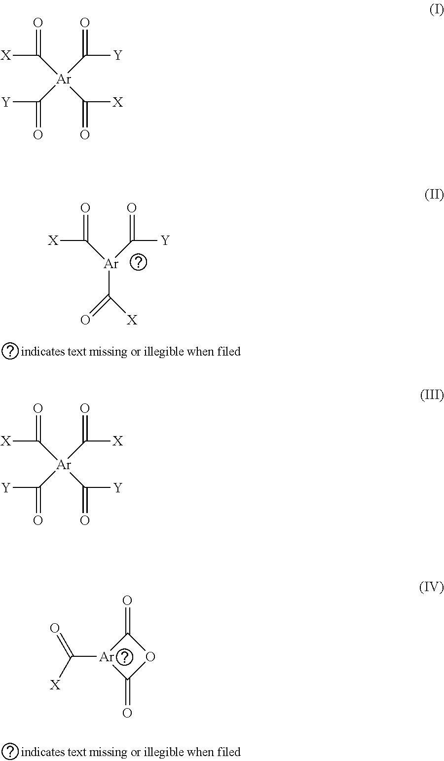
[Ar](C([Y])=O)(C([X])=O)C([X])=O.O=C1[Ar](C([X])=O)C(=O)O1.[Ar](C([Y])=O)(C([Y])=O)(C([X])=O)C([X])=O.[Ar](C([X])=O)(C([Y])=O)(C([X])=O)C([Y])=O
